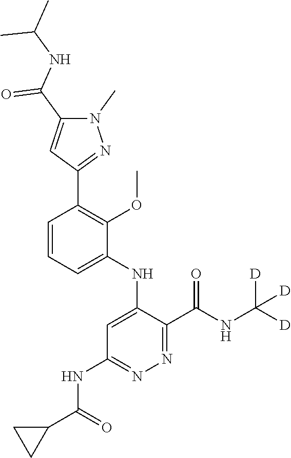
C1=C(NC2=CC(NC(C3CC3)=O)=NN=C2C(NC([D])([D])[D])=O)C(OC)=C(C2=NN(C)C(C(NC(C)C)=O)=C2)C=C1
